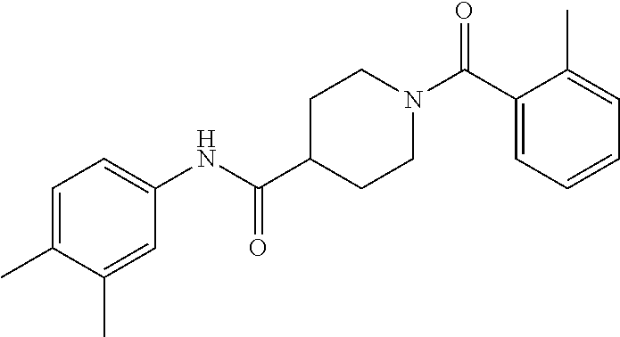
C1(C(N2CCC(C(NC3=CC=C(C)C(C)=C3)=O)CC2)=O)=CC=CC=C1C
